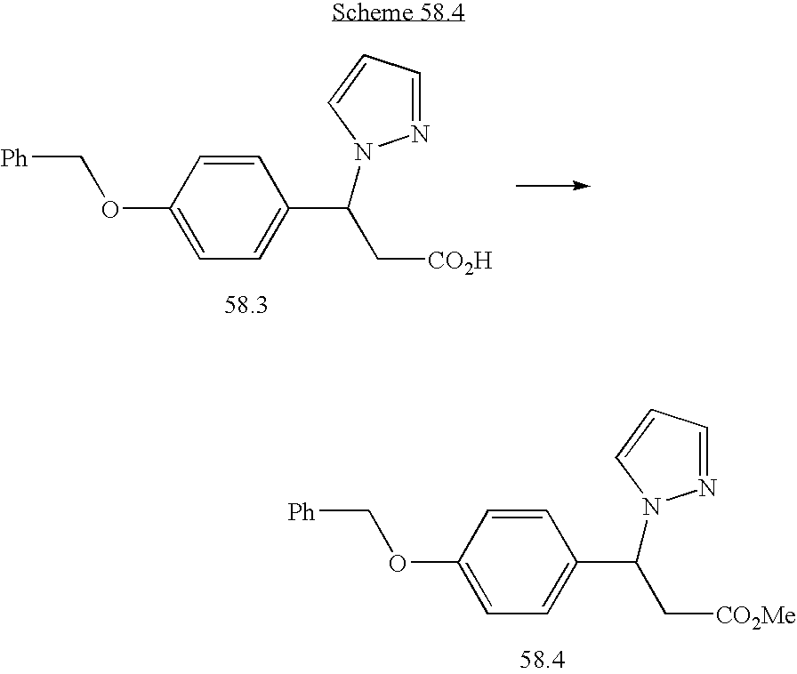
C1(OC[Ph])=CC=C(C(N2N=CC=C2)C[CO2H])C=C1.C1(OC[Ph])=CC=C(C(N2N=CC=C2)C[CO2Me])C=C1
